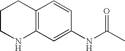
C1CNC2=C(C1)C=CC(NC(=O)C)=C2
